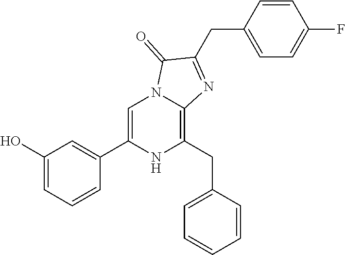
C1(O)=CC=CC(C2=CN3C(=C(CC4=CC=CC=C4)N2)N=C(CC2=CC=C(F)C=C2)C3=O)=C1
